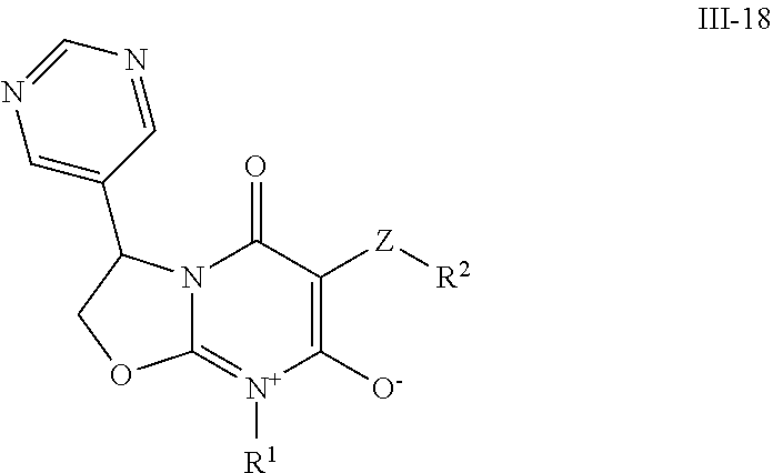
C1([O-])=C([Z][R2])C(=O)N2C(=[N+]1[R1])OCC2C1=CN=CN=C1
